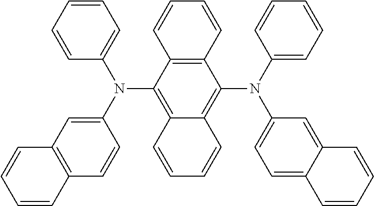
C12=C(C(N(C3=CC4=C(C=C3)C=CC=C4)C3=CC=CC=C3)=C3C(=C1N(C1=CC=CC=C1)C1=CC=C4C(=C1)C=CC=C4)C=CC=C3)C=CC=C2
